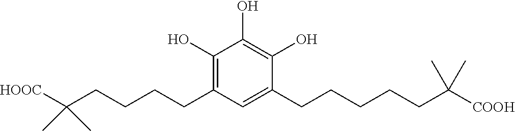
C1(CCCCC(C)(C)[HOOC])=C(O)C(O)=C(O)C(CCCCCC(C)(C)[COOH])=C1
